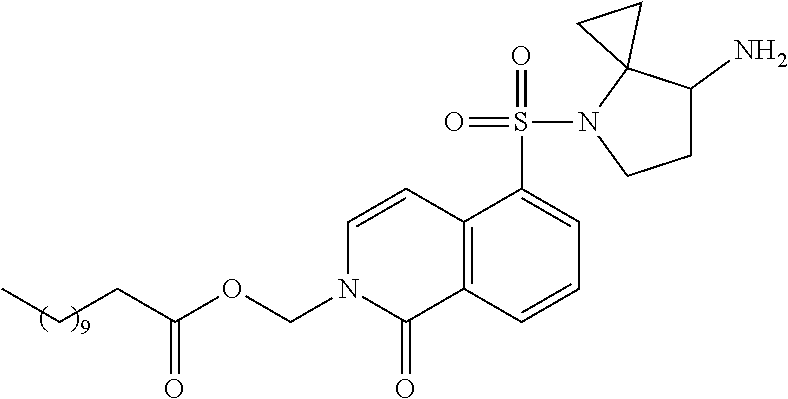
C1(S(=O)(=O)N2CCC(N)C23CC3)=CC=CC2=C1C=CN(COC(CCC)=O)C2=O
